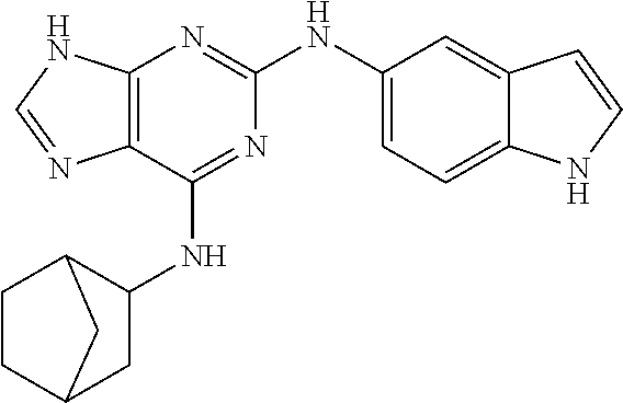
C12=C(N=C(NC3=CC=C4C(=C3)C=CN4)N=C1NC1C3CCC(C1)C3)NC=N2
